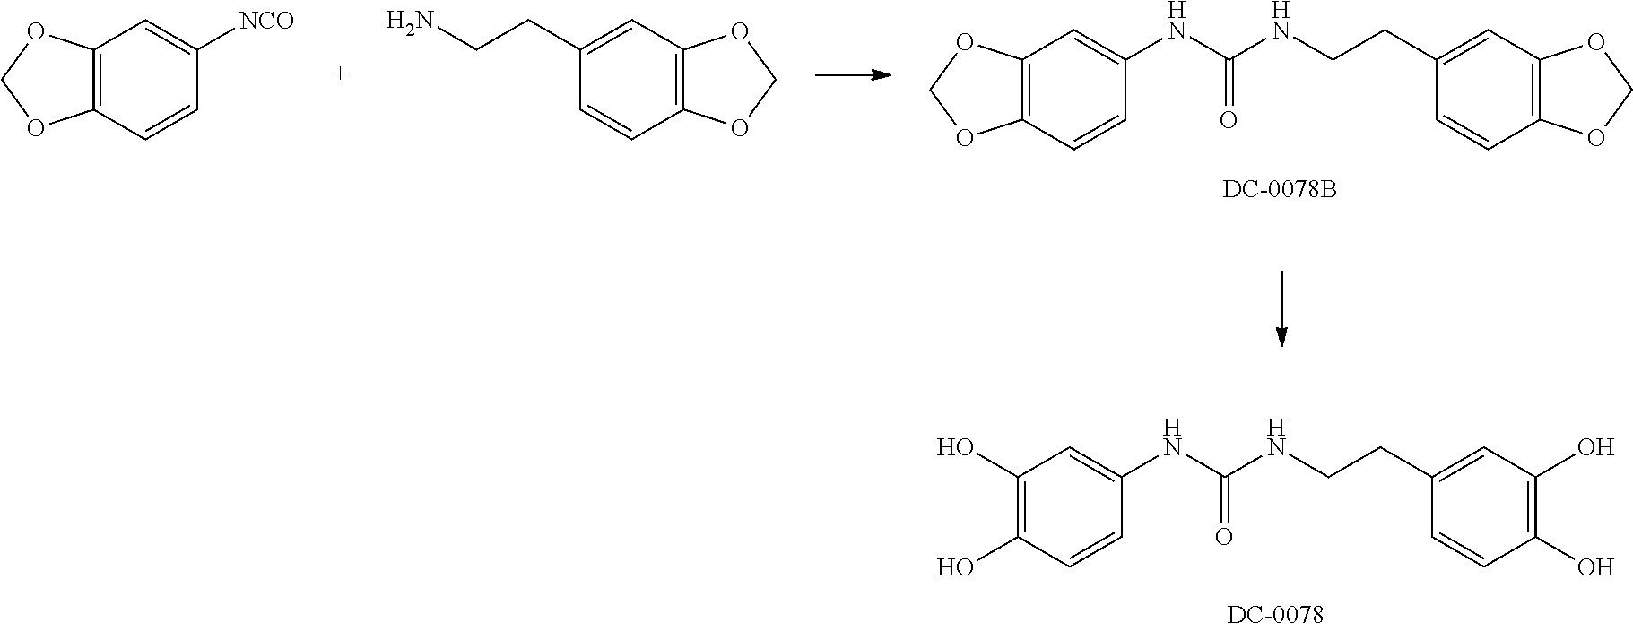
C1=CC(O)=C(O)C=C1NC(NCCC1=CC(O)=C(O)C=C1)=O.C1=CC2=C(C=C1NC(NCCC1=CC3=C(C=C1)OCO3)=O)OCO2.C1([NCO])=CC2=C(C=C1)OCO2.C1(CCN)=CC2=C(C=C1)OCO2
